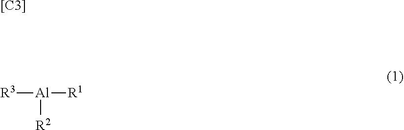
[R3][Al]([R2])[R1].[[C3]]
